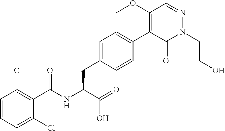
C1=CC=C(Cl)C(C(NC(C(O)=O)CC2=CC=C(C3=C(OC)C=NN(CCO)C3=O)C=C2)=O)=C1Cl
